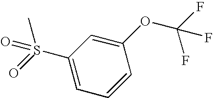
C1(S(=O)(C)=O)=CC=CC(OC(F)(F)F)=C1
